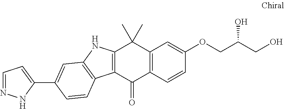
C12=C(C=CC(OCC(CO)O)=C1)C(=O)C1=C(C2(C)C)NC2=C1C=CC(C1=CC=NN1)=C2
